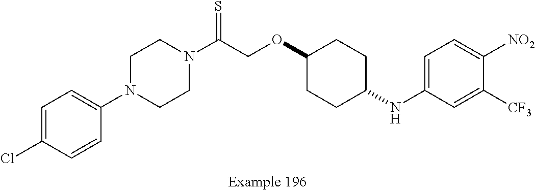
C1=C(Cl)C=CC(N2CCN(C(COC3CCC(NC4=CC=C([NO2])C([CF3])=C4)CC3)=S)CC2)=C1
